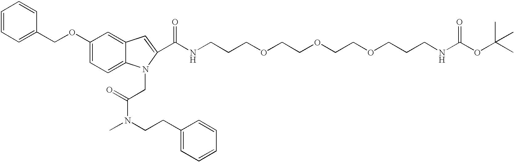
C1=CC=C(COC2=CC=C3C(=C2)C=C(C(NCCCOCCOCCOCCCNC(OC(C)(C)C)=O)=O)N3CC(N(CCC2=CC=CC=C2)C)=O)C=C1
